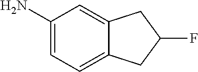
C1(N)=CC=C2C(=C1)CC(F)C2
